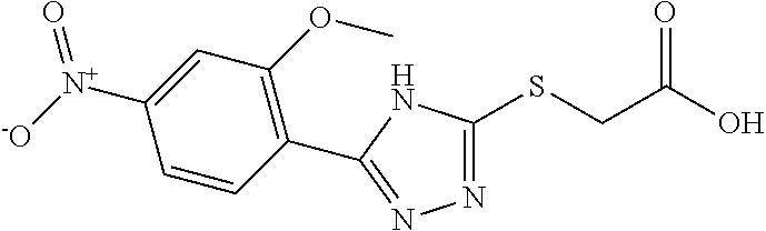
N1=C(SCC(O)=O)NC(C2=C(OC)C=C([N+]([-O])=O)C=C2)=N1
